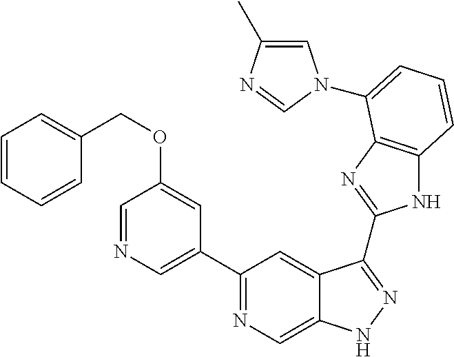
C1(C2=NC=C3C(=C2)C(C2=NC4=C(N2)C=CC=C4N2C=C(C)N=C2)=NN3)=CN=CC(OCC2=CC=CC=C2)=C1
